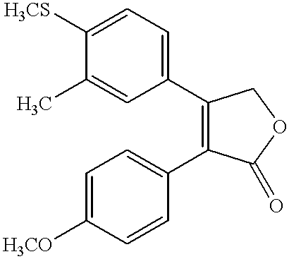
C1=C(C)C([H3CS])=CC=C1C1=C(C2=CC=C([H3CO])C=C2)C(=O)OC1
